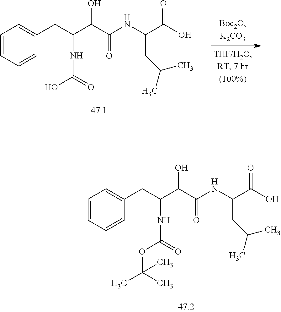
C1=CC=CC(CC(C(C(NC(C(O)=O)CC(C)C)=O)O)NC(O)=O)=C1.C1=CC=CC(CC(C(C(NC(C(O)=O)CC(C)C)=O)O)NC(OC(C)(C)C)=O)=C1
